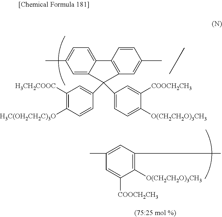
C1=C2C(=CC(C)=C1)C(C1=CC([H3CH2COOC])=C([H3C(OH2CH2C)3O])C=C1)(C1=CC=C([O(CH2CH2O)3CH3])C([COOCH2CH3])=C1)C1=C2C=CC(C)=C1.C1(C)=C([O(CH2CH2O)3CH3])C([COOCH2CH3])=CC(C)=C1
